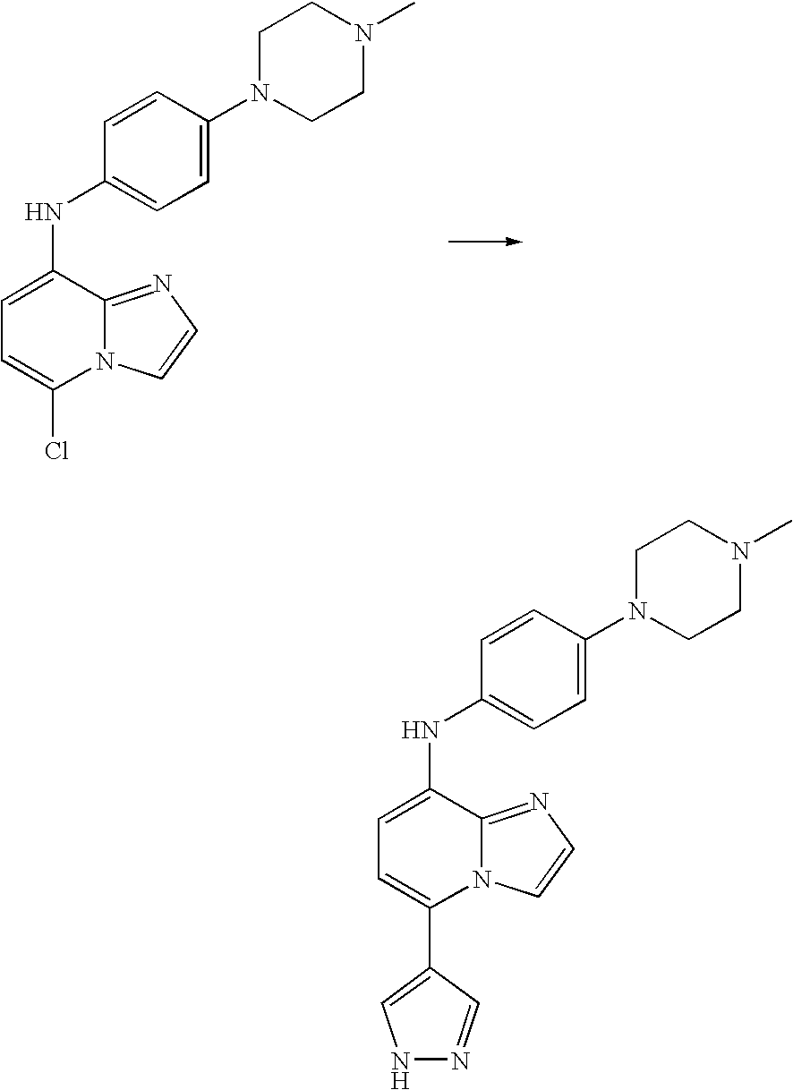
N12C(=NC=C1)C(NC1=CC=C(N3CCN(C)CC3)C=C1)=CC=C2Cl.N12C(=NC=C1)C(NC1=CC=C(N3CCN(C)CC3)C=C1)=CC=C2C1=CNN=C1
